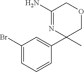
C1(Br)=CC=CC(C2(C)COCC(N)=N2)=C1
